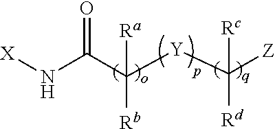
[X]NC(C([Y]C([Z])([Rd])[Rc])([Rb])[Ra])=O
